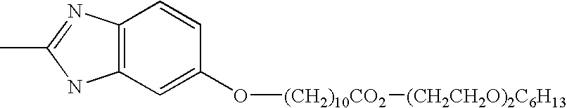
C12=C(C=C(O[(CH2)10CO2][(CH2CH2O)2C6H13])C=C1)NC(C)=N2
